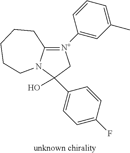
C12=[N+](C3=CC(C)=CC=C3)CC(O)(C3=CC=C(F)C=C3)N1CCCCC2
